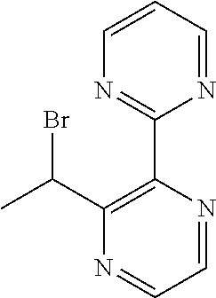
C1(C2=NC=CC=N2)=C(C(C)Br)N=CC=N1
